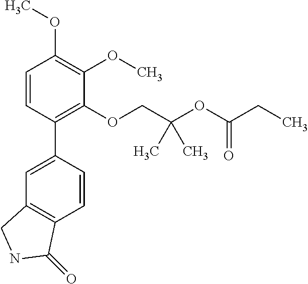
C1=CC(C2=CC3=C(C=C2)C(=O)NC3)=C(OCC(OC(CC)=O)(C)C)C(OC)=C1OC
